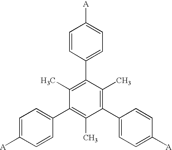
C1(C2=CC=C([A])C=C2)=C(C)C(C2=CC=C([A])C=C2)=C(C)C(C2=CC=C([A])C=C2)=C1C
